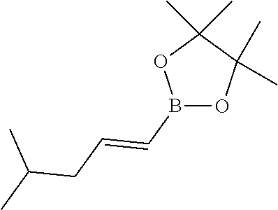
B1(C=CCC(C)C)OC(C)(C)C(C)(C)O1
